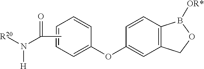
C1=C(OC2=CC3=C(C=C2)B([OR*])OC3)C=CC=C1.[R20]N([H])C(=O)C
